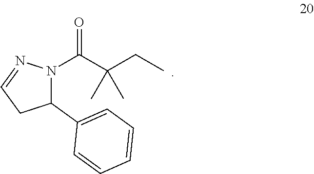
C1(C2=CC=CC=C2)N(C(C(CC)(C)C)=O)N=CC1
